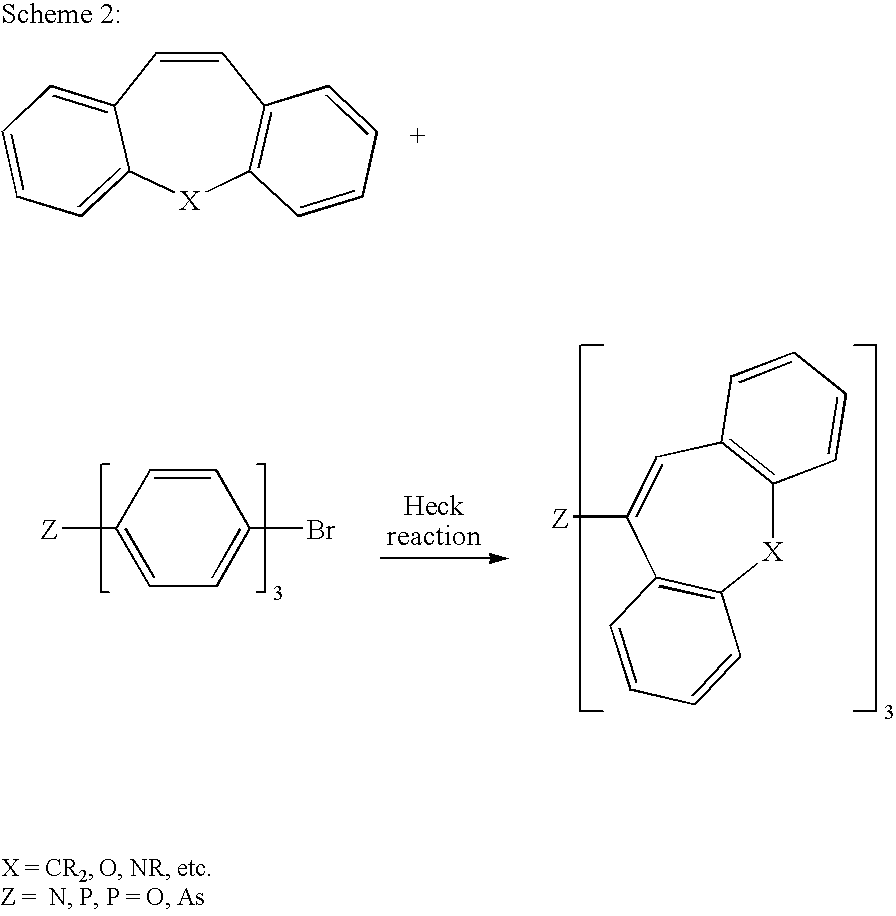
C1=CC2=CC=CC=C2[X]C2=C1C=CC=C2.C1=C([Z])C2=C([X]C3=C1C=CC=C3)C=CC=C2.C1=CC([Z])=CC=C1Br
